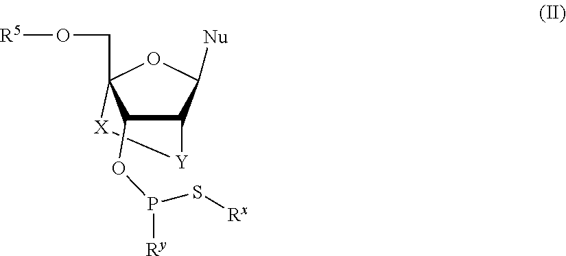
C12C([Nu])OC(CO[R5])([X][Y]1)C2OP(S[Rx])[Ry]
